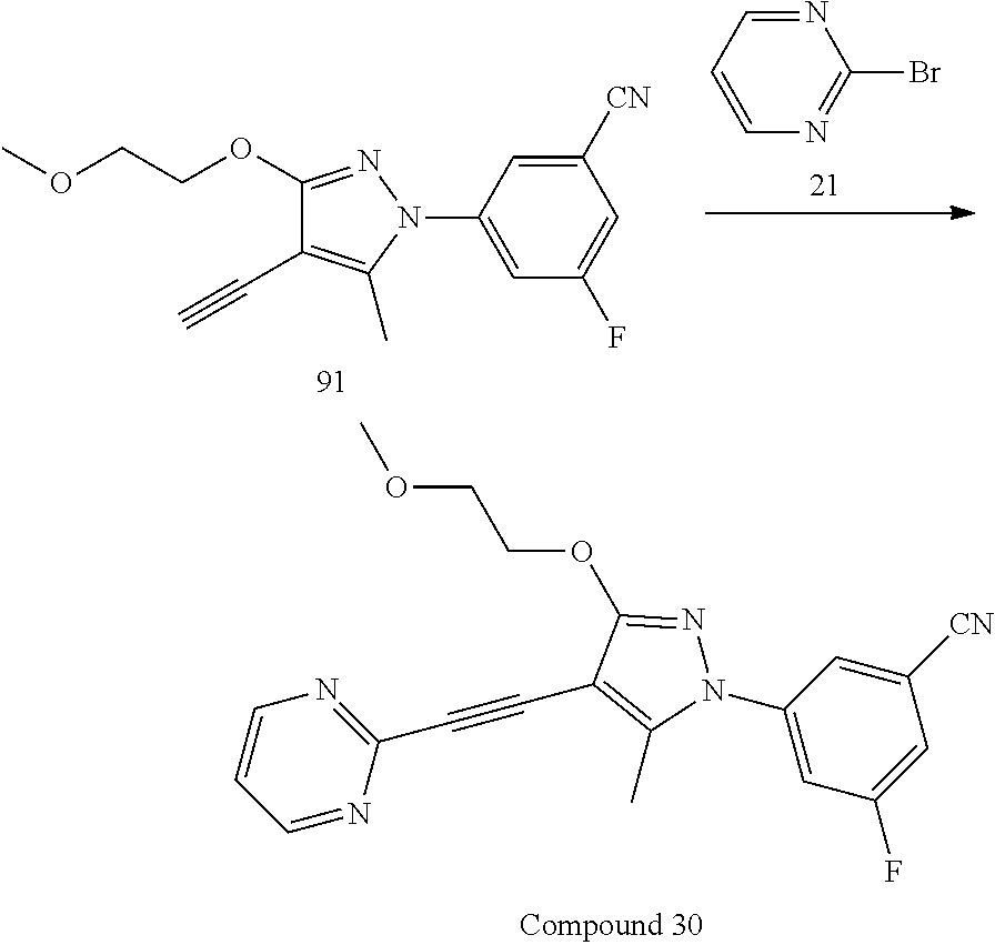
C1=NC(C#CC2=C(C)N(C3=CC(F)=CC([CN])=C3)N=C2OCCOC)=NC=C1.C1=C(N2N=C(OCCOC)C(C#C)=C2C)C=C([CN])C=C1F.C1=CC=NC(Br)=N1
